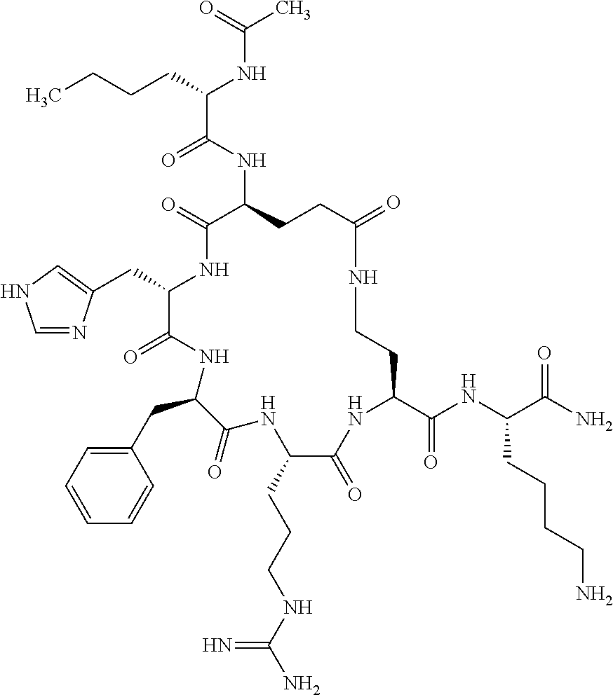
C(C1NC(=O)C(NC(C(CCCC)NC(C)=O)=O)CCC(=O)NCCC(C(NC(C(N)=O)CCCCN)=O)NC(=O)C(CCCNC(N)=N)NC(=O)C(CC2=CC=CC=C2)NC1=O)C1=CNC=N1
